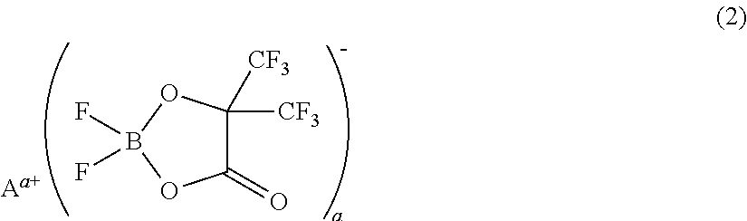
C1(=O)C([CF3])([CF3])OB(F)(F)O1
